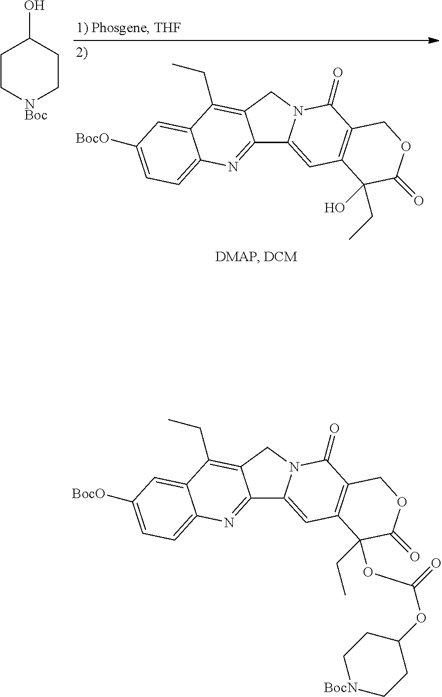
C12=NC3=CC=C([BocO])C=C3C(CC)=C1CN1C2=CC2=C(C1=O)COC(=O)C2(O)CC.C1C[NBoc]CCC1O.C12=NC3=CC=C([BocO])C=C3C(CC)=C1CN1C2=CC2=C(C1=O)COC(=O)C2(CC)OC(=O)OC1CC[BocN]CC1
